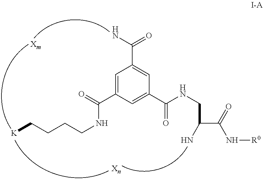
[K]CCCCNC(C1=CC(C(N)=O)=CC(C(NCC(C(N[R0])=O)N)=O)=C1)=O
